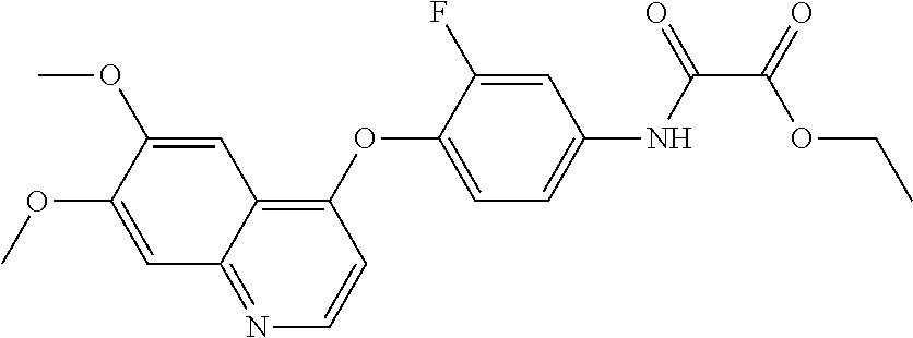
C1=C(OC)C(OC)=CC2=C(OC3=CC=C(NC(C(=O)OCC)=O)C=C3F)C=CN=C12
